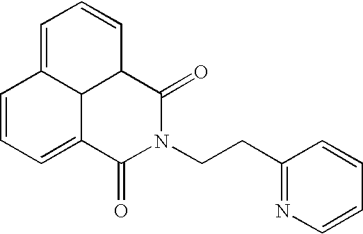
C1=CC=C2C3C1=CC=CC3C(=O)N(CCC1=NC=CC=C1)C2=O
